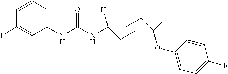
N(C(NC1([H])CCC(OC2=CC=C(F)C=C2)([H])CC1)=O)C1=CC=CC(I)=C1
